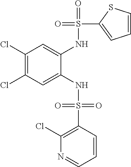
C1(Cl)=C(Cl)C=C(NS(=O)(=O)C2=C(Cl)N=CC=C2)C(NS(=O)(C2=CC=CS2)=O)=C1
